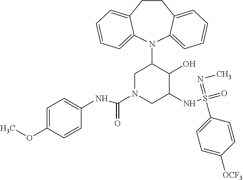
C12=CC=CC=C1N(C1CN(C(=O)NC3=CC=C(OC)C=C3)CC(NS(=O)(=NC)C3=CC=C([OCF3])C=C3)C1O)C1=CC=CC=C1CC2
